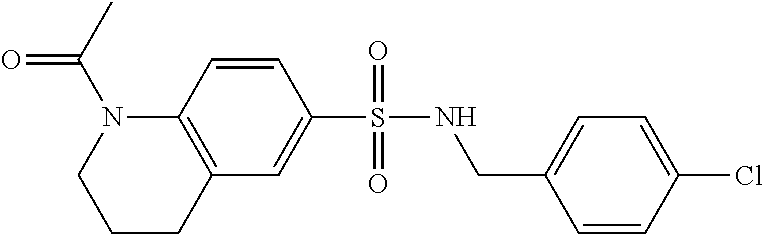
N1(C(=O)C)C2=C(CCC1)C=C(S(NCC1=CC=C(Cl)C=C1)(=O)=O)C=C2
